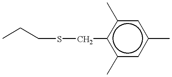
CCCSCc1c(C)cc(C)cc1C
